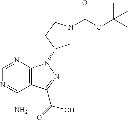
C12=C(N(C3CN(C(OC(C)(C)C)=O)CC3)N=C1C(=O)O)N=CN=C2N
